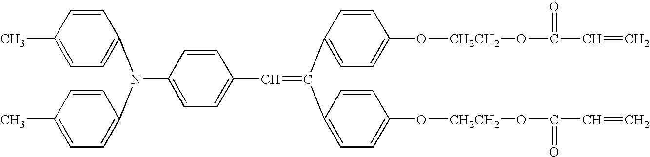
C1(C)=CC=C(N(C2=CC=C(C)C=C2)C2=CC=C(C=C(C3=CC=C(O[CH2CH2]OC(=O)C=C)C=C3)C3=CC=C(O[CH2CH2]OC(=O)C=C)C=C3)C=C2)C=C1
